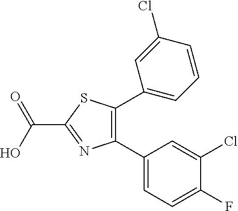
C1(C2=C(C3=CC=CC(Cl)=C3)SC(C(=O)O)=N2)=CC=C(F)C(Cl)=C1
